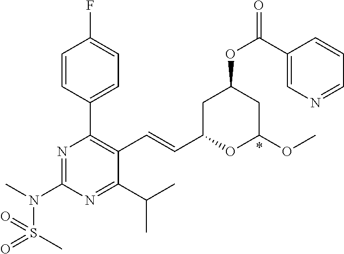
C1=CC(C2=C(C=CC3OC(OC)CC(OC(C4=CN=CC=C4)=O)C3)C(C(C)C)=NC(N(C)S(=O)(C)=O)=N2)=CC=C1F
